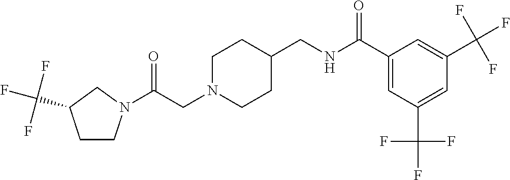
C(N1CCC(CNC(C2=CC(C(F)(F)F)=CC(C(F)(F)F)=C2)=O)CC1)C(=O)N1CCC(C(F)(F)F)C1
